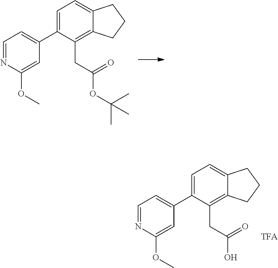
C1=C(C2=CC=NC(OC)=C2)C(CC(OC(C)(C)C)=O)=C2C(=C1)CCC2.C1=C(C2=CC=NC(OC)=C2)C(CC(O)=O)=C2C(=C1)CCC2
